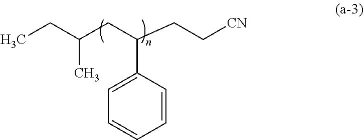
C1=CC(C(CC(CC)C)CC[CN])=CC=C1
